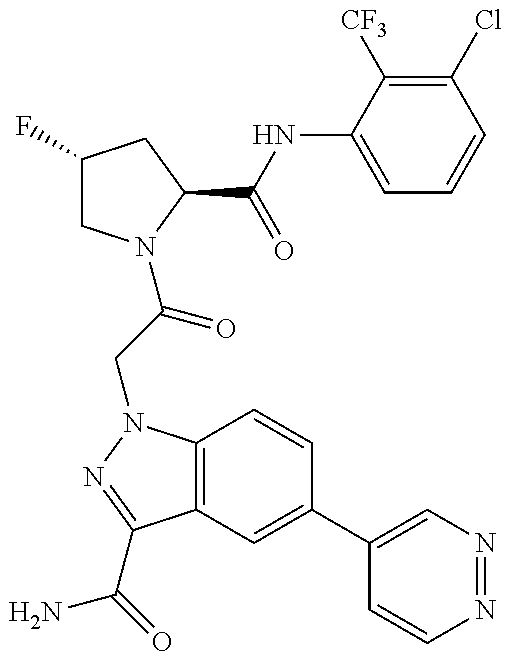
C1(F)CN(C(CN2C3=C(C(C(=O)N)=N2)C=C(C2=CN=NC=C2)C=C3)=O)C(C(NC2=CC=CC(Cl)=C2[CF3])=O)C1
